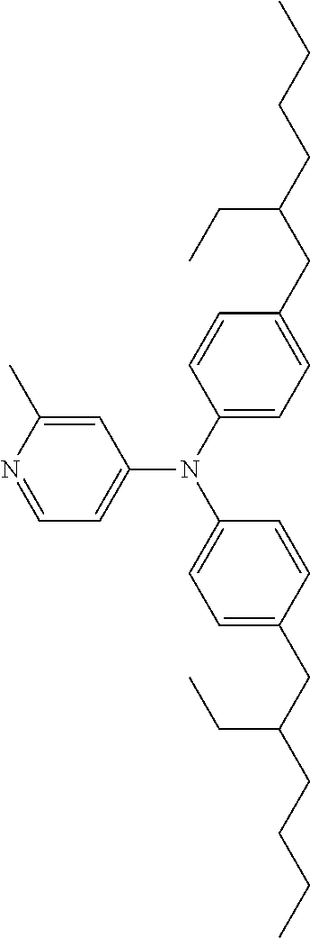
N1=CC=C(N(C2=CC=C(CC(CCCC)CC)C=C2)C2=CC=C(CC(CCCC)CC)C=C2)C=C1C
